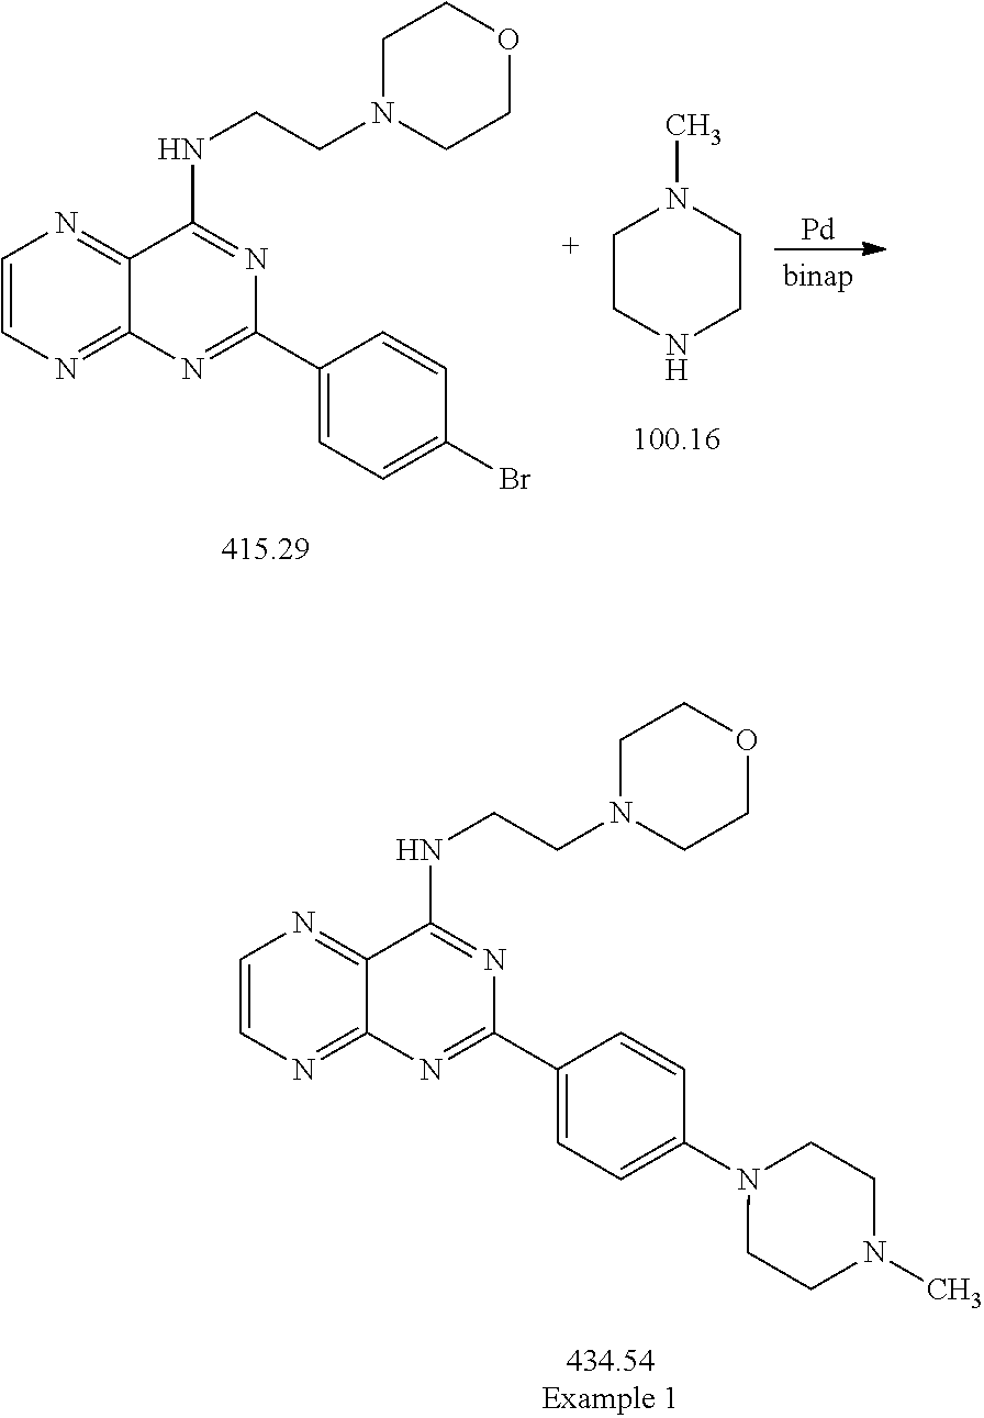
C1CNCCN1C.C1=CN=C2C(=N1)C(NCCN1CCOCC1)=NC(C1=CC=C(Br)C=C1)=N2.[Pd].C1=CN=C2C(=N1)C(NCCN1CCOCC1)=NC(C1=CC=C(N3CCN(C)CC3)C=C1)=N2
